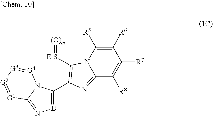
B1=C(C2=C([EtS]=[(O)m])N3C([R5])=C([R6])C([R7])=C([R8])C3=N2)N2C(=N1)[G1]=[G2][G3]=[G4]2
